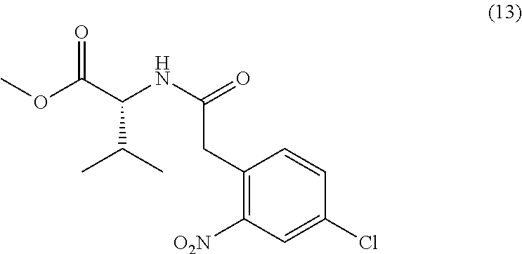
C1(CC(NC(C(OC)=O)C(C)C)=O)=C([O2N])C=C(Cl)C=C1
